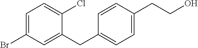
C1=C(Br)C=C(CC2=CC=C(CCO)C=C2)C(Cl)=C1
